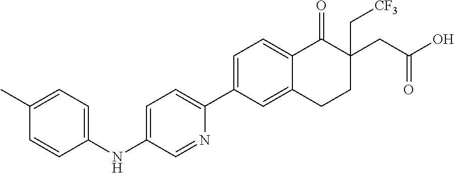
C1=C(C2=CC=C(NC3=CC=C(C)C=C3)C=N2)C=C2C(=C1)C(=O)C(CC(O)=O)(C[CF3])CC2
